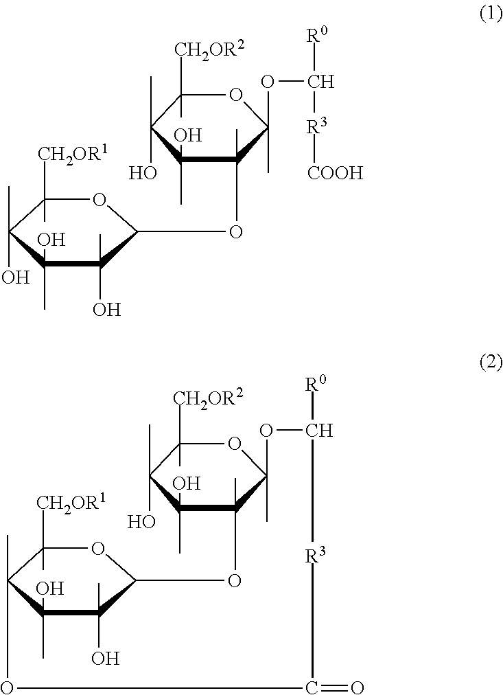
C1([CH2OR2])(C)C(C)(O)C(O)(C)C(C)(OC2C(O)(C)C(C)(O)C(C)(O)C([CH2OR1])(C)O2)C(OC([R0])[R3][COOH])(C)O1.C1([CH2OR2])(C)C(C)(O)C(O)(C)C2(C)C(C)(O1)OC([R0])[R3]C(=O)OC1(C)C([CH2OR1])(C)OC(O2)C(O)(C)C1(C)O
